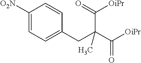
[O2N]C1=CC=C(CC(C([OiPr])=O)(C(=O)[OiPr])C)C=C1
